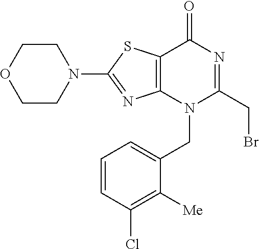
C1CN(C2=NC3=C(S2)C(=O)N=C(CBr)N3CC2=CC=CC(Cl)=C2[Me])CCO1
